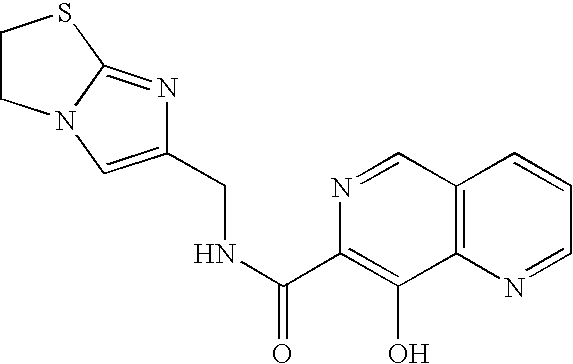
N1=CC2=C(C(O)=C1C(NCC1=CN3C(=N1)SCC3)=O)N=CC=C2
